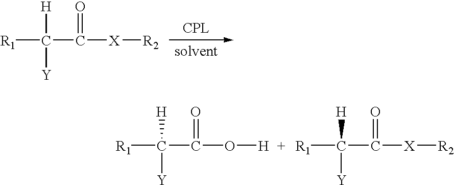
[R1]C(C([X][R2])=O)([H])[Y].[R1]C(C(O[H])=O)([H])[Y].[R1]C(C([X][R2])=O)([H])[Y]
